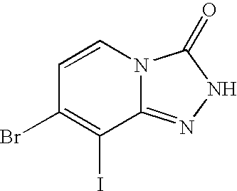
C1=CN2C(=NNC2=O)C(I)=C1Br
